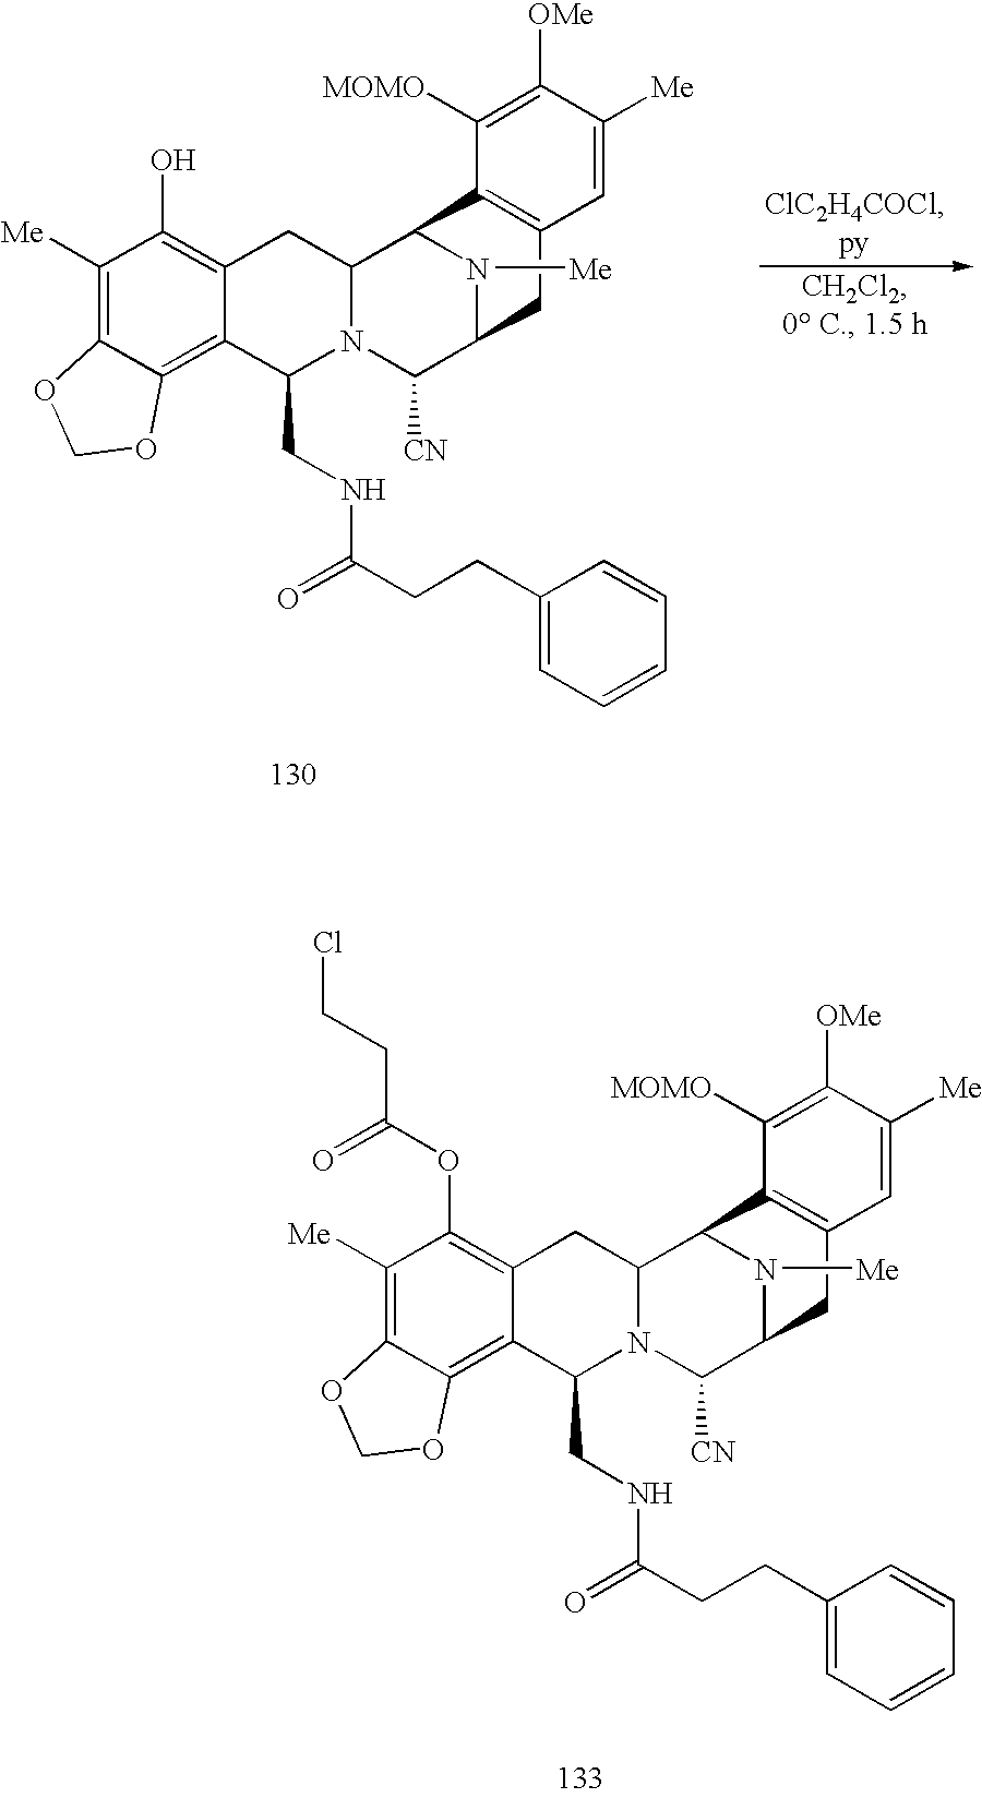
C1([Me])=C2C(=C3C(=C1OC(CCCl)=O)CC1N(C3CNC(CCC3=CC=CC=C3)=O)C([CN])C3N([Me])C1C1=C(C3)C=C([Me])C([OMe])=C1[MOMO])OCO2.C1([Me])=C2C(=C3C(=C1O)CC1N(C3CNC(CCC3=CC=CC=C3)=O)C([CN])C3N([Me])C1C1=C(C3)C=C([Me])C([OMe])=C1[MOMO])OCO2
